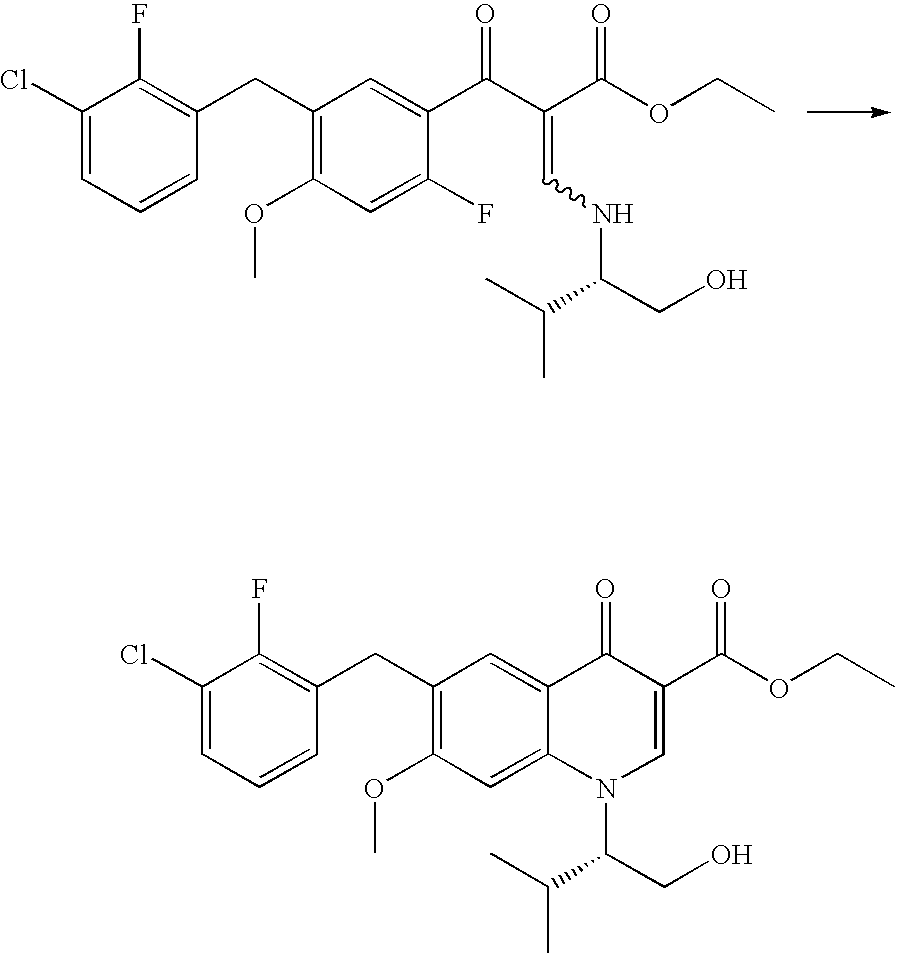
C1(Cl)=CC=CC(CC2=C(OC)C=C(F)C(C(C(C(OCC)=O)=CNC(CO)C(C)C)=O)=C2)=C1F.C1(Cl)=CC=CC(CC2=C(OC)C=C3C(=C2)C(=O)C(C(OCC)=O)=CN3C(C(C)C)CO)=C1F
